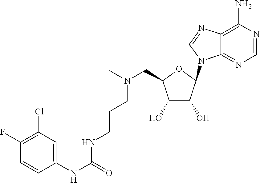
C1(F)=C(Cl)C=C(NC(=O)NCCCN(CC2C(O)C(O)C(N3C4=NC=NC(N)=C4N=C3)O2)C)C=C1
